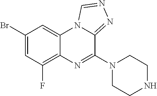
C1(Br)=CC(F)=C2C(=C1)N1C(=NN=C1)C(N1CCNCC1)=N2
